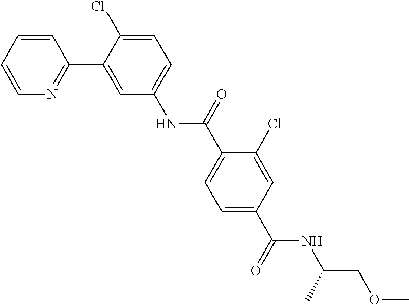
C1=CN=C(C2=CC(NC(C3=CC=C(C(NC(COC)C)=O)C=C3Cl)=O)=CC=C2Cl)C=C1
